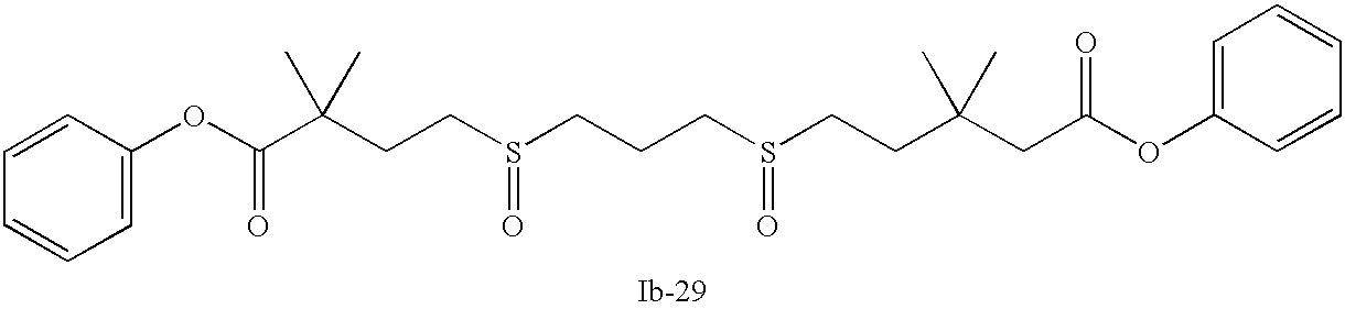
O(C(C(CCS(CCCS(CCC(CC(OC1=CC=CC=C1)=O)(C)C)=O)=O)(C)C)=O)C1=CC=CC=C1
